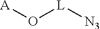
[A]O[L][N3]
